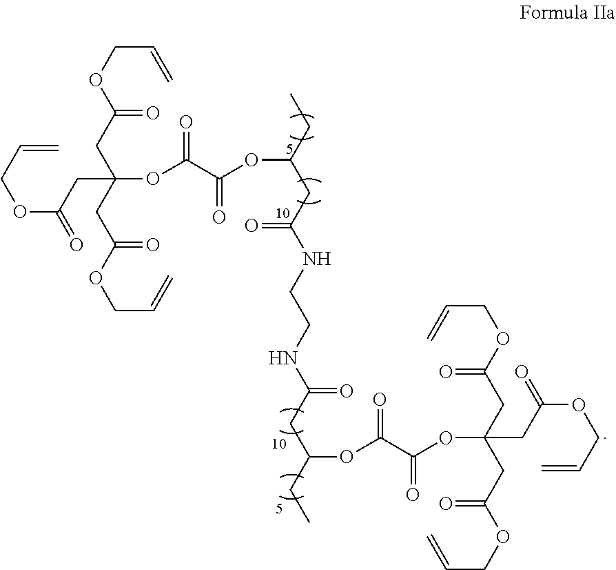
C(COC(=O)CC(OC(C(OC(CC)CC(=O)NCCNC(CC(OC(C(OC(CC(OCC=C)=O)(CC(OCC=C)=O)CC(OCC=C)=O)=O)=O)CC)=O)=O)=O)(CC(OCC=C)=O)CC(OCC=C)=O)=C
